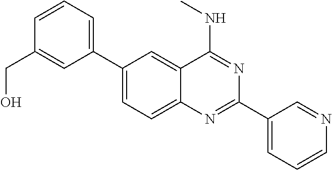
C1(C2=CC=CC(CO)=C2)=CC=C2C(=C1)C(NC)=NC(C1=CC=CN=C1)=N2
